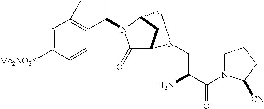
C1=C([Me2NO2S])C=CC2=C1CCC2N1C(=O)C2CC1CN2CC(N)C(N1CCCC1[CN])=O
